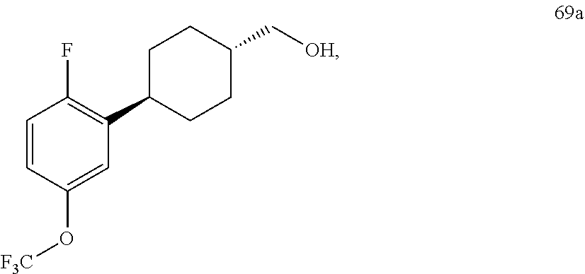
C1=CC(O[F3C])=CC(C2CCC(C[OH])CC2)=C1F
